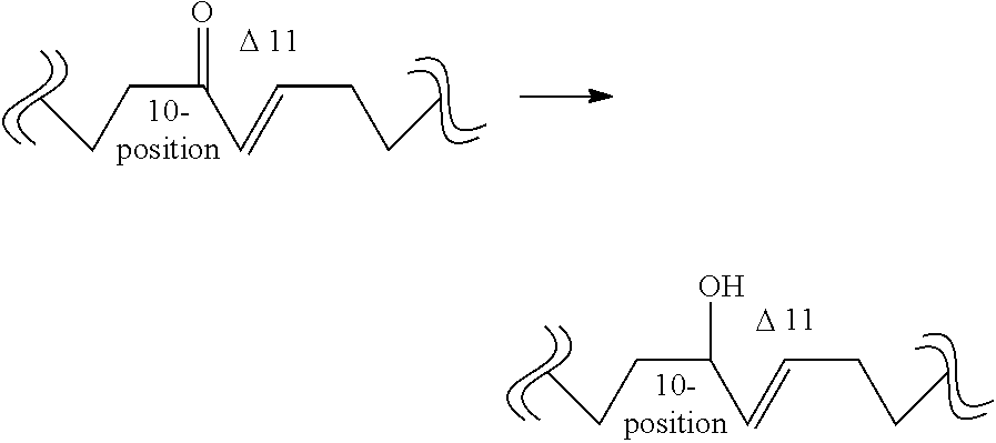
C(CC(C=CCCC)=O)C.[D 11].C(CC(C=CCCC)O)C.[D 11]
